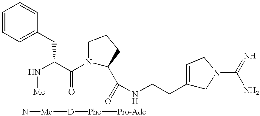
N(C(C(N1C(C(NCCC2=CCN(C(N)=N)C2)=O)CCC1)=O)CC1=CC=CC=C1)[Me].N[Me][D][Phe][Pro-Adc]
